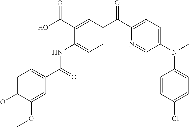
C1=C(OC)C(OC)=CC(C(=O)NC2=CC=C(C(C3=CC=C(N(C)C4=CC=C(Cl)C=C4)C=N3)=O)C=C2C(O)=O)=C1
